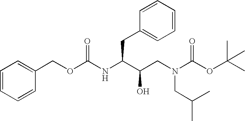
C1=CC=CC(COC(NC(C(CN(C(OC(C)(C)C)=O)CC(C)C)O)CC2=CC=CC=C2)=O)=C1
